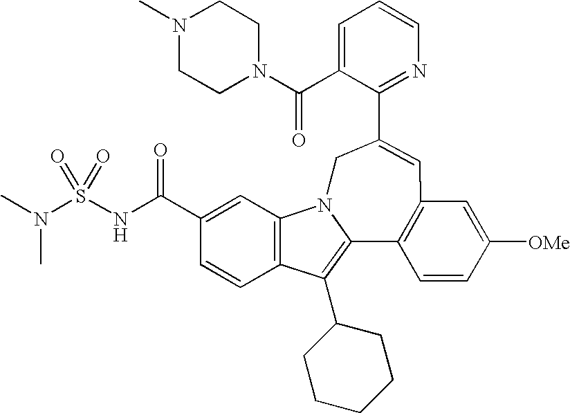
C1=C(C(N2CCN(C)CC2)=O)C(C2=CC3=C(C4=C(C5CCCCC5)C5=C(C=C(C(NS(N(C)C)(=O)=O)=O)C=C5)N4C2)C=CC([OMe])=C3)=NC=C1
